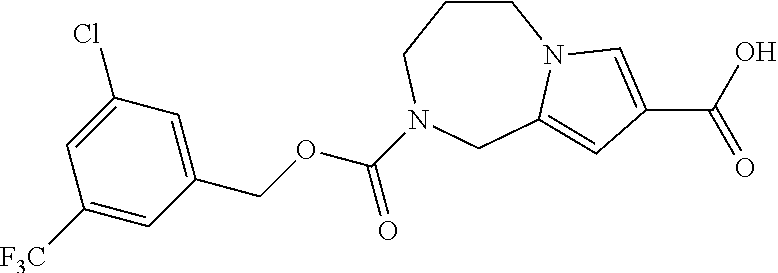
C1(COC(N2CCCN3C(=CC(C(=O)O)=C3)C2)=O)=CC(Cl)=CC([F3C])=C1
